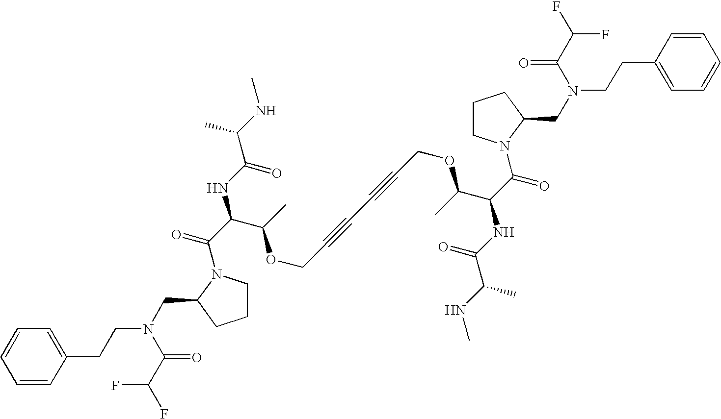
C1=CC=CC(CCN(CC2N(C(C(NC(C(NC)C)=O)C(OCC#CC#CCOC(C(C(=O)N3CCCC3CN(CCC3=CC=CC=C3)C(=O)C(F)F)NC(C(NC)C)=O)C)C)=O)CCC2)C(C(F)F)=O)=C1
